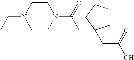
CCN1CCN(C(=O)CC2(CC(O)=O)CCCC2)CC1
